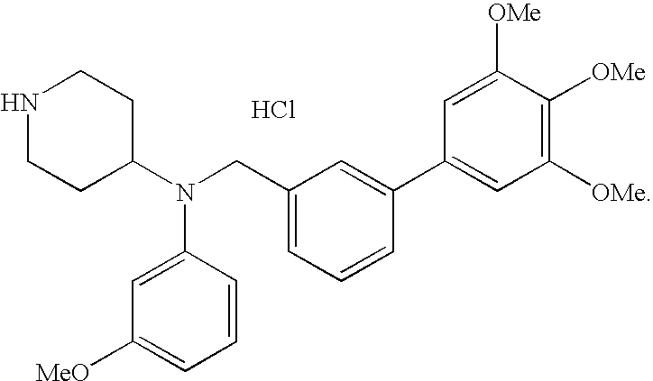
N1CCC(N(CC2=CC=CC(C3=CC([OMe])=C([OMe])C([OMe])=C3)=C2)C2=CC([MeO])=CC=C2)CC1.Cl
